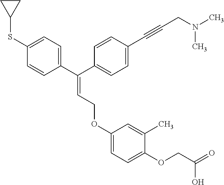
C1(SC2CC2)=CC=C(C(C2=CC=C(C#CCN(C)C)C=C2)=CCOC2=CC=C(OCC(=O)O)C(C)=C2)C=C1
